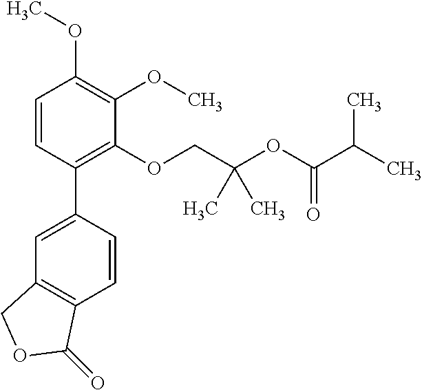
C1=CC(C2=CC3=C(C=C2)C(=O)OC3)=C(OCC(OC(C(C)C)=O)(C)C)C(OC)=C1OC
